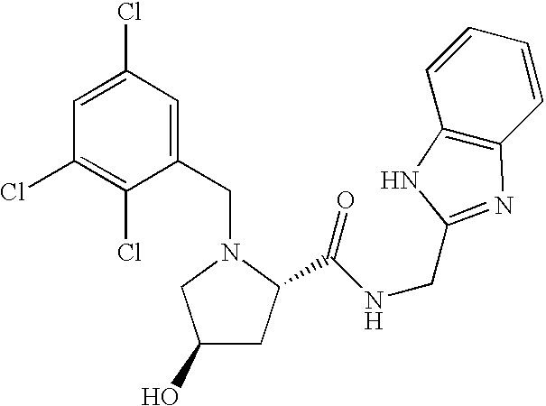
C1(CN2CC(O)CC2C(NCC2=NC3=C(C=CC=C3)N2)=O)=CC(Cl)=CC(Cl)=C1Cl
